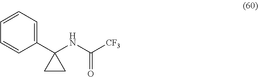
C1(C2(NC([CF3])=O)CC2)=CC=CC=C1
